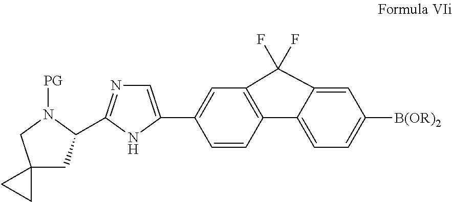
C12(CC(C3=NC=C(C4=CC5=C(C=C4)C4=CC=C([B(OR)2])C=C4C5(F)F)N3)N([PG])C1)CC2
